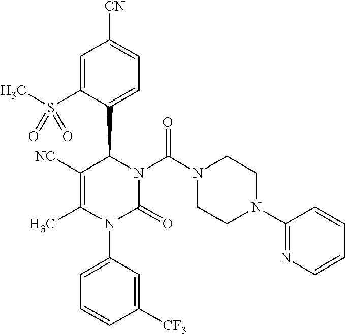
C1([NC])=C(C)N(C2=CC=CC([CF3])=C2)C(=O)N(C(N2CCN(C3=NC=CC=C3)CC2)=O)C1C1=CC=C([CN])C=C1S(C)(=O)=O
